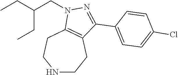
N1CCC2=C(CC1)N(CC(CC)CC)N=C2C1=CC=C(Cl)C=C1
